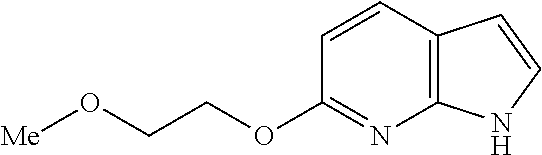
C12=C(C=CC(OCCO[Me])=N1)C=CN2
